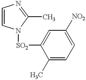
C1=CN([SO2]C2=CC([NO2])=CC=C2C)C(C)=N1
